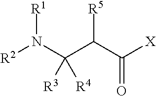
[R2]N(C(C(C([X])=O)[R5])([R3])[R4])[R1]
